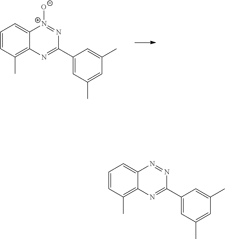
C1=CC(C)=C2C(=C1)[N+]([O-])=NC(C1=CC(C)=CC(C)=C1)=N2.C1=CC(C)=C2C(=C1)N=NC(C1=CC(C)=CC(C)=C1)=N2
